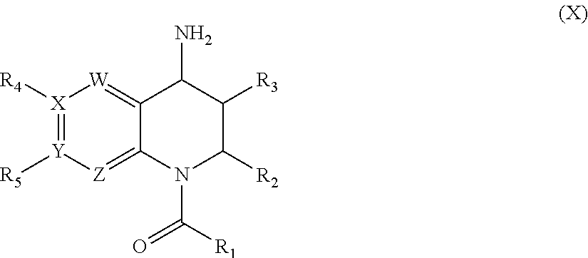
[X]1([R4])=[Y]([R5])[Z]=C2C(=[W]1)C(N)C([R3])C([R2])N2C(=O)[R1]
